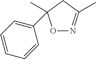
O1N=C(C)CC1(C1=CC=CC=C1)C
